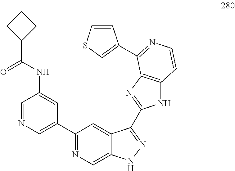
C1=NC=C(C2=NC=C3C(=C2)C(C2=NC4=C(N2)C=CN=C4C2=CSC=C2)=NN3)C=C1NC(C1CCC1)=O
